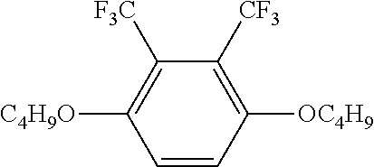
C1=CC([OC4H9])=C([CF3])C([F3C])=C1[C4H9O]
